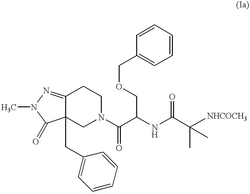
C(C(NC(C([NHCOCH3])(C)C)=O)C(N1CCC2=NN(C)C(=O)C2(CC2=CC=CC=C2)C1)=O)OCC1=CC=CC=C1
